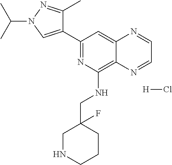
C1(C2=NC(NCC3(F)CNCCC3)=C3C(=C2)N=CC=N3)=CN(C(C)C)N=C1C.[H]Cl
